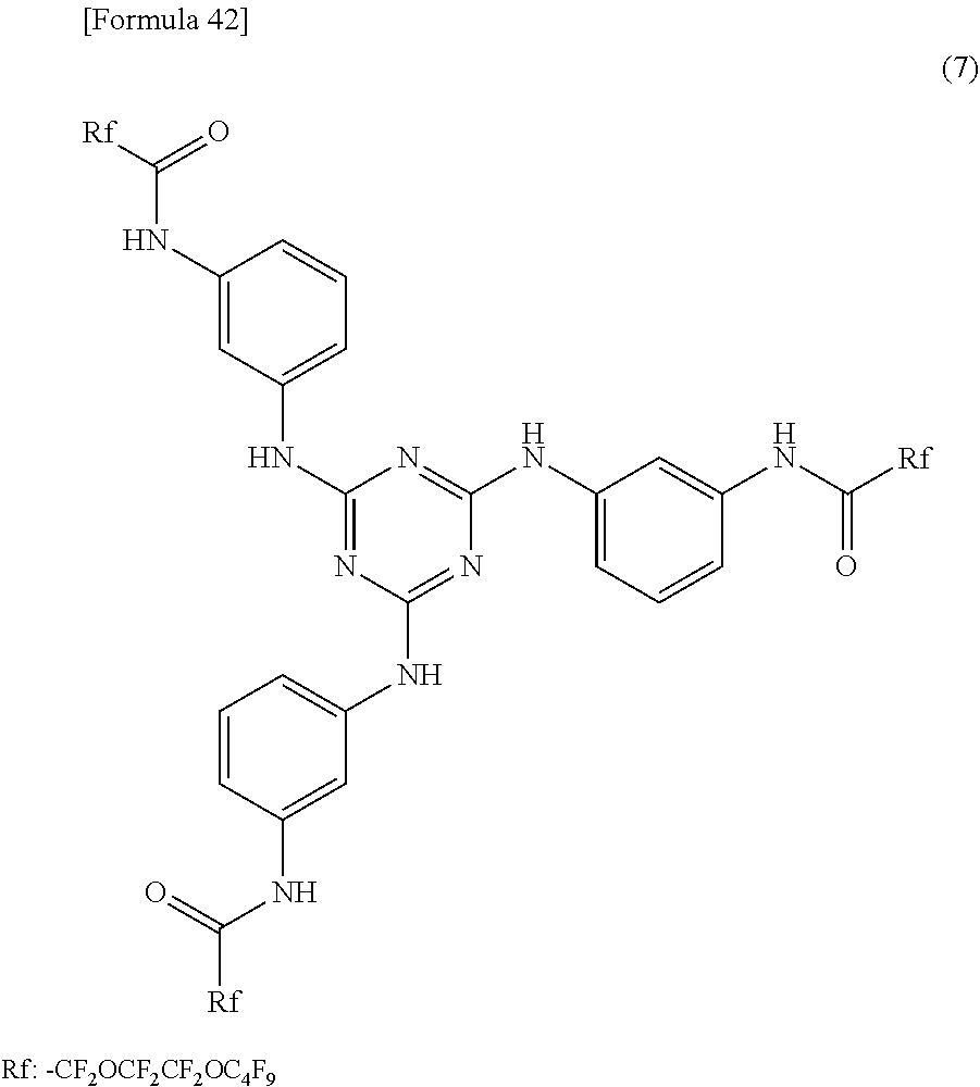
C1(NC([Rf])=O)=CC(NC2=NC(NC3=CC=CC(NC([Rf])=O)=C3)=NC(NC3=CC=CC(NC([Rf])=O)=C3)=N2)=CC=C1
